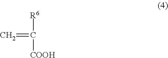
C=C([R6])[COOH]
